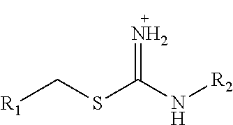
[R1]CSC(N[R2])=N
